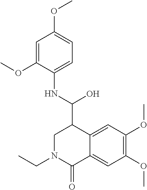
C1N(CC)C(=O)C2=CC(OC)=C(OC)C=C2C1C(NC1=CC=C(OC)C=C1OC)O
